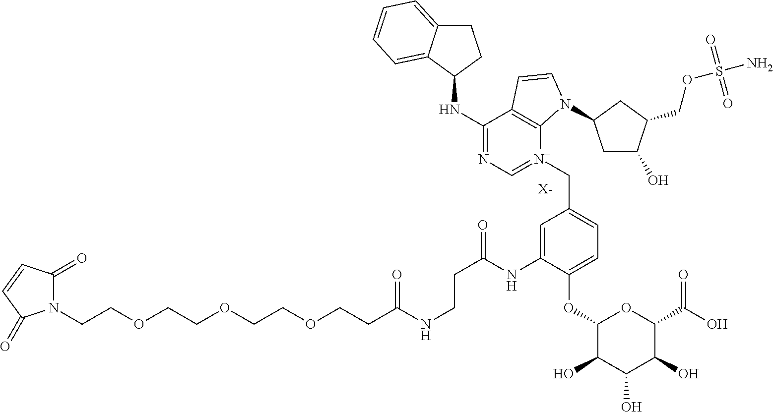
N1(CCOCCOCCOCCC(NCCC(=O)NC2=CC(C[N+]3=CN=C(NC4CCC5=CC=CC=C45)C4=C3N(C3CC(O)C(COS(N)(=O)=O)C3)C=C4)=CC=C2OC2C(O)C(O)C(O)C(C(O)=O)O2)=O)C(=O)C=CC1=O.[X-]
